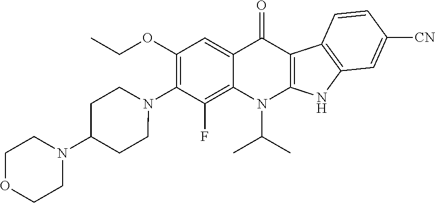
N1(C2=C(OCC)C=C3C(=C2F)N(C(C)C)C2=C(C3=O)C3=C(N2)C=C([CN])C=C3)CCC(N2CCOCC2)CC1
